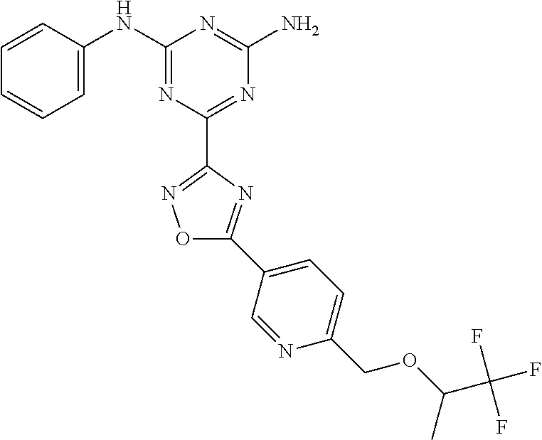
C1=CC([HN]C2=NC(C3=NOC(C4=CC=C(COC(C(F)(F)F)C)N=C4)=N3)=NC(N)=N2)=CC=C1
